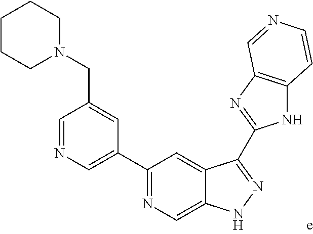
C1=NC=C(C2=NC=C3C(=C2)C(C2=NC4=C(N2)C=CN=C4)=NN3)C=C1CN1CCCCC1
